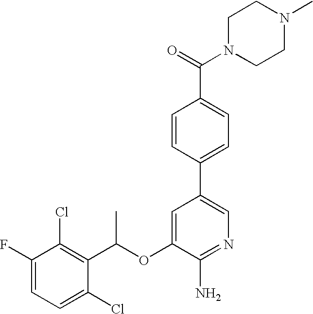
C1(F)=CC=C(Cl)C(C(OC2=CC(C3=CC=C(C(=O)N4CCN(C)CC4)C=C3)=CN=C2N)C)=C1Cl
